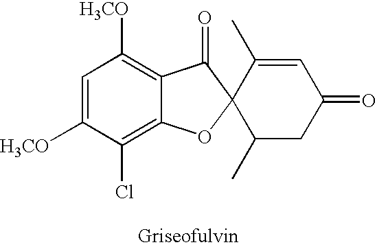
C1(Cl)=C2C(=C([H3CO])C=C1[H3CO])C(=O)C1(O2)C(C)CC(=O)C=C1C
